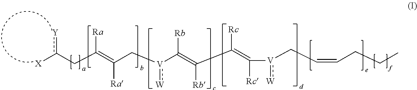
[Y]c(CC(=C(C[V](C(=C(C(=C([V](CC=CCCC):[W])[Rc])[Rc])[Rb])[Rb]):[W])[Ra])[Ra])[X]
